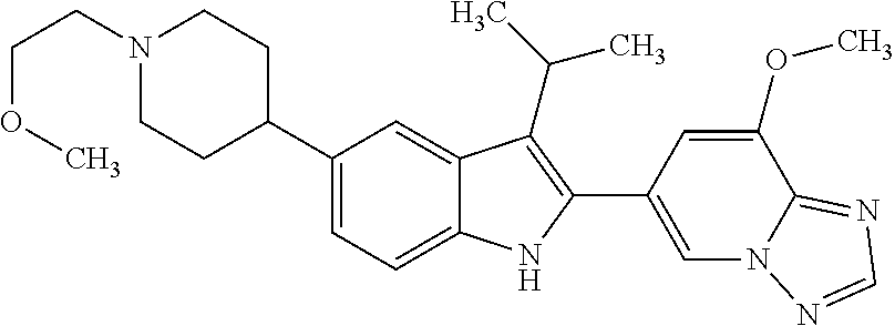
C1(C2CCN(CCOC)CC2)=CC=C2C(=C1)C(C(C)C)=C(C1=CN3C(=NC=N3)C(OC)=C1)N2
